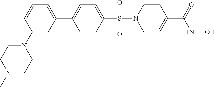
C1=CC(S(=O)(=O)N2CC=C(C(=O)NO)CC2)=CC=C1C1=CC=CC(N2CCN(C)CC2)=C1
